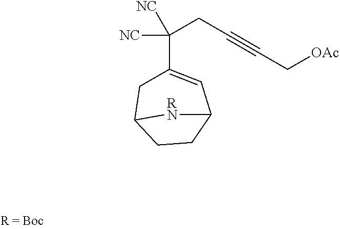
C(C1=CC2CCC(C1)[RN]2)([NC])(CC#CC[OAc])[NC]
